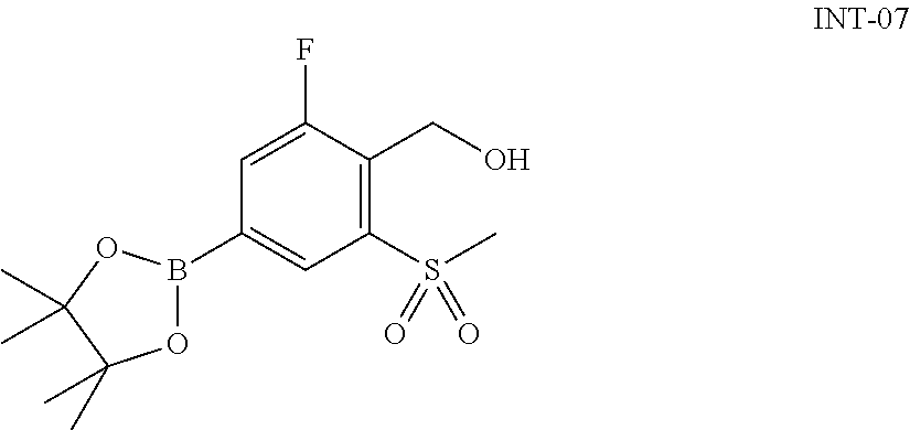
O1B(C2=CC(S(C)(=O)=O)=C(CO)C(F)=C2)OC(C)(C)C1(C)C
